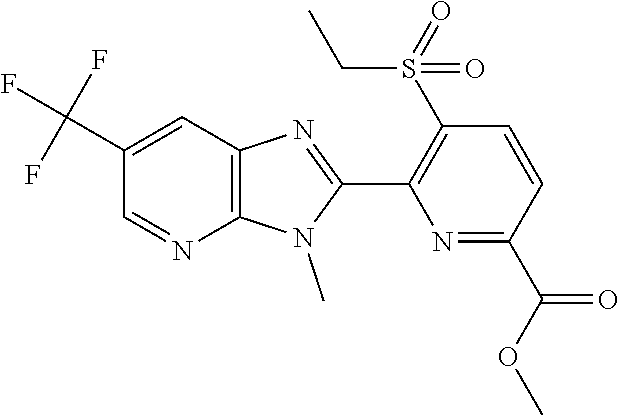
C12=C(C=C(C(F)(F)F)C=N1)N=C(C1=C(S(=O)(CC)=O)C=CC(C(OC)=O)=N1)N2C
